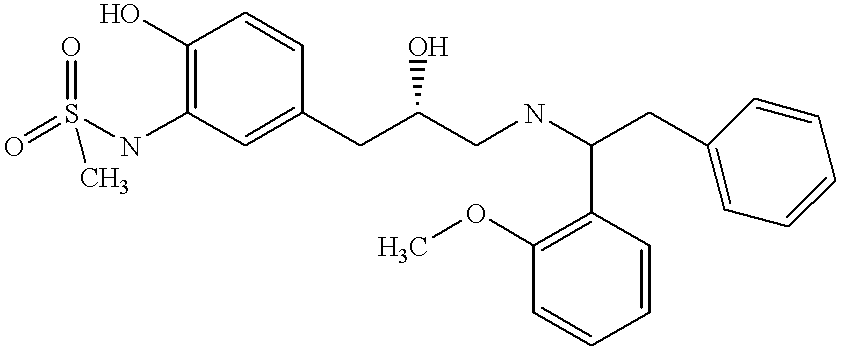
O=S(NC1=C(O)C=CC(CC(CNC(CC2=CC=CC=C2)C2=C(OC)C=CC=C2)O)=C1)(=O)C
